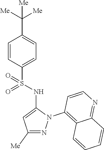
C1=CC(S(NC2=CC([Me])=NN2C2=C3C(=NC=C2)C=CC=C3)(=O)=O)=CC=C1C([Me])([Me])[Me]
